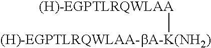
[(H)-EGPTLRQWLAA-bA-K(NH2)][(H)-EGPTLRQWLAA]
